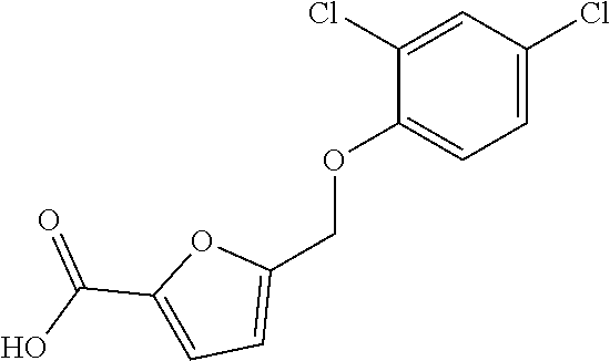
O(C1=CC=C(Cl)C=C1Cl)CC1=CC=C(C(O)=O)O1
